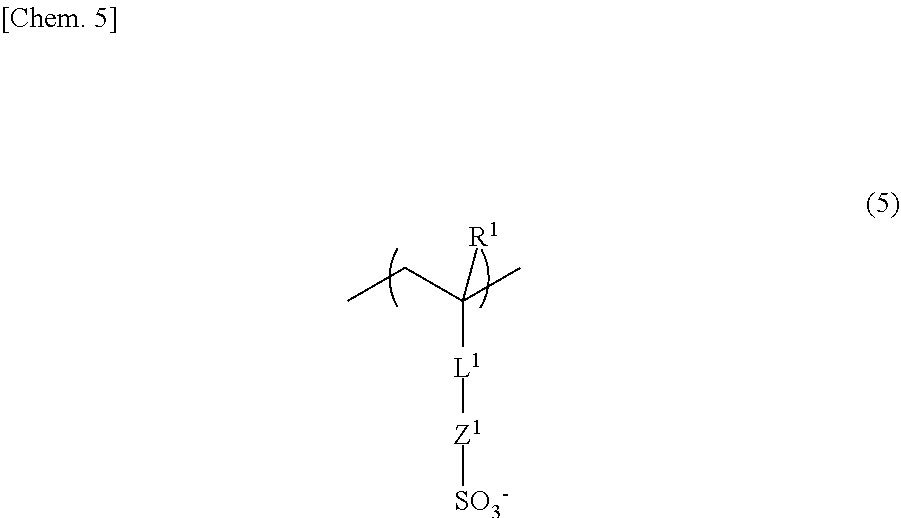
CCC(C)([R1])[L1][Z1][SO3-]
